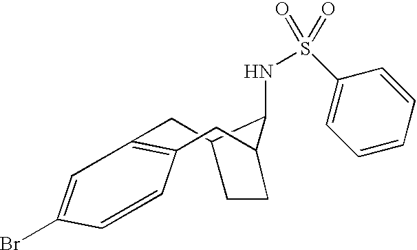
C1=CC(Br)=CC2=C1CC1C(NS(C3=CC=CC=C3)(=O)=O)C(C2)CC1
